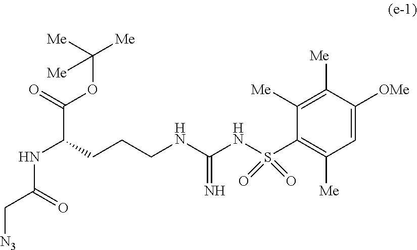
[Me]C([Me])(OC(C(CCCNC(=N)NS(C1=C([Me])C=C([OMe])C([Me])=C1[Me])(=O)=O)NC(=O)C[N3])=O)[Me]
